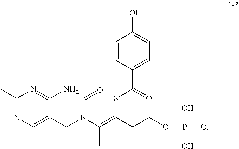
C1(C)=NC=C(CN(C(=C(SC(C2=CC=C(O)C=C2)=O)CCOP(O)(O)=O)C)C=O)C(N)=N1
